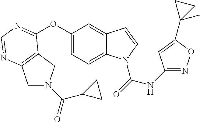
C12=C(N=CN=C1OC1=CC=C3C(=C1)C=CN3C(=O)NC1=NOC(C3(C)CC3)=C1)CN(C(=O)C1CC1)C2
